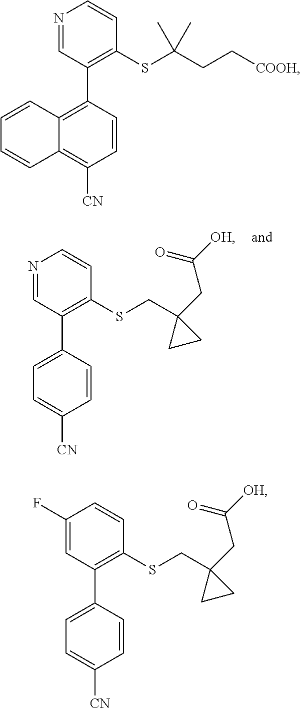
N1=CC(C2=CC=C([CN])C=C2)=C(SCC2(CC([OH])=O)CC2)C=C1.N1=CC(C2=C3C(=C([CN])C=C2)C=CC=C3)=C(SC(CC[COOH])(C)C)C=C1.C1(F)=CC(C2=CC=C([CN])C=C2)=C(SCC2(CC([OH])=O)CC2)C=C1
